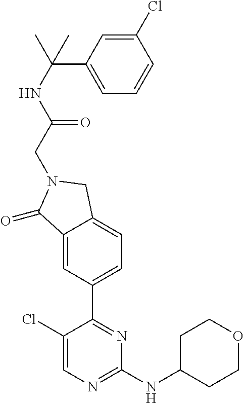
C1CC(NC2=NC=C(Cl)C(C3=CC=C4C(=C3)C(=O)N(CC(=O)NC(C3=CC=CC(Cl)=C3)(C)C)C4)=N2)CCO1
